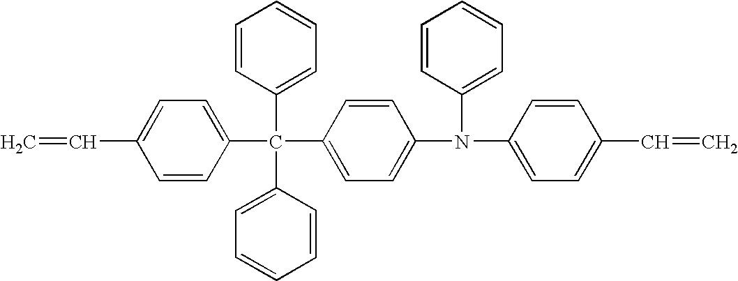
C=CC1=CC=C(C(C2=CC=C(N(C3=CC=C(C=C)C=C3)C3=CC=CC=C3)C=C2)(C2=CC=CC=C2)C2=CC=CC=C2)C=C1
